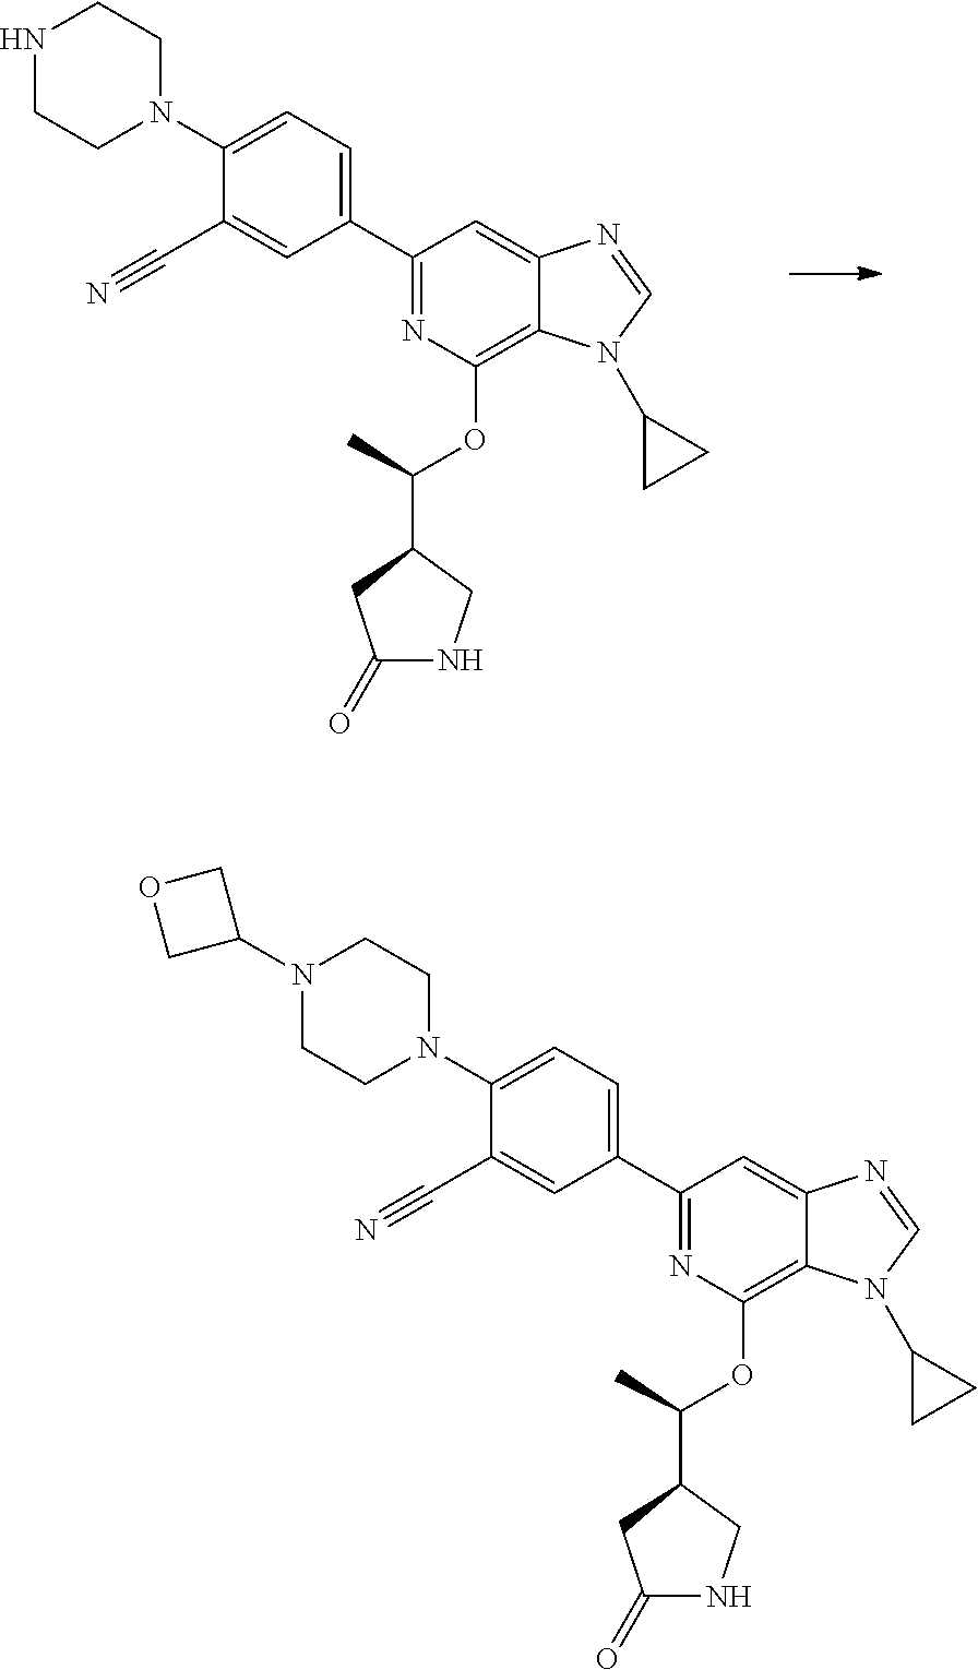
C1(C2=CC=C(N3CCNCC3)C(C#N)=C2)=NC(OC(C2CNC(=O)C2)C)=C2C(=C1)N=CN2C1CC1.C1(C2=CC=C(N3CCN(C4COC4)CC3)C(C#N)=C2)=NC(OC(C2CNC(=O)C2)C)=C2C(=C1)N=CN2C1CC1
